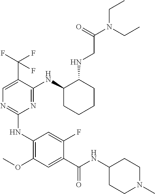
C1(NC2=C(OC)C=C(C(NC3CCN(C)CC3)=O)C(F)=C2)=NC=C(C(F)(F)F)C(NC2CCCCC2NCC(N(CC)CC)=O)=N1
